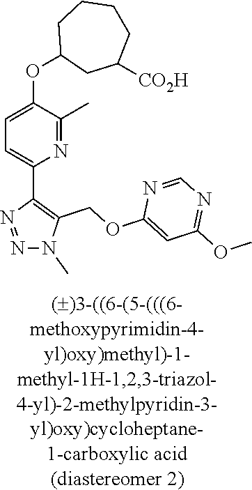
N1=C(C)C(OC2CC([CO2H])CCCC2)=CC=C1C1=C(COC2=CC(OC)=NC=N2)N(C)N=N1
